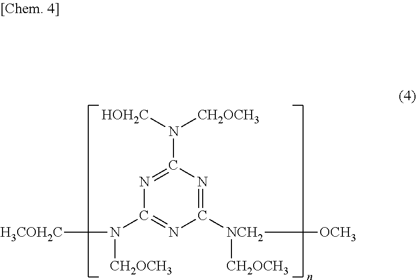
C1(N([CH2OCH3])[HOH2C])=NC(N([CH2OCH3])[H3COH2C])=NC([NCH2]([CH2OCH3])[OCH3])=N1
